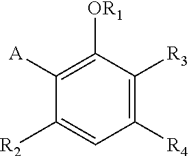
C1([A])=C([OR1])C([R3])=C([R4])C=C1[R2]
